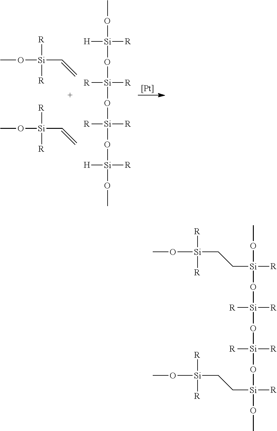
[Pt].CO[Si](C=C)([R])[R].CO[Si](C=C)([R])[R].CO[Si](O[Si](O[Si](O[Si](OC)([R])[H])([R])[R])([R])[R])([H])[R].CO[Si](O[Si](O[Si](O[Si](OC)([R])CC[Si](OC)([R])[R])([R])[R])([R])[R])(CC[Si](OC)([R])[R])[R]
